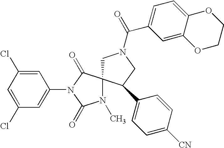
ClC1=CC(N2C(=O)C3(N(C)C2=O)CN(C(C2=CC=C4C(=C2)OCCO4)=O)CC3C2=CC=C([CN])C=C2)=CC(Cl)=C1
